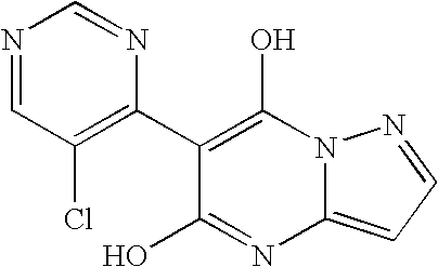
OC1=C(C2=C(Cl)C=NC=N2)C(O)=NC2=CC=NN12
